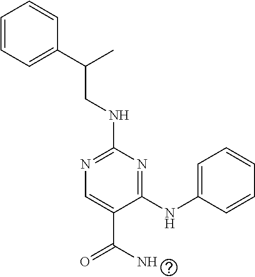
C1(NCC(C2=CC=CC=C2)C)=NC=C(C(=O)N)C(NC2=CC=CC=C2)=N1
